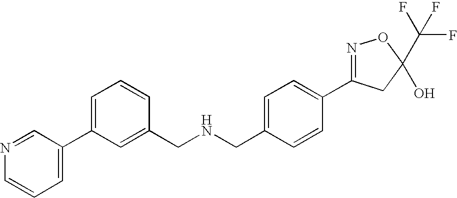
C1(CNCC2=CC(C3=CC=CN=C3)=CC=C2)=CC=C(C2=NOC(C(F)(F)F)(O)C2)C=C1
